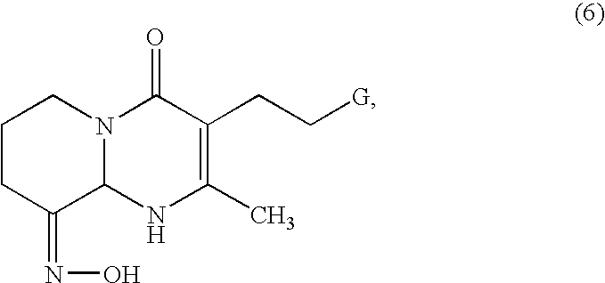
C1CC(=NO)C2N(C1)C(=O)C(CC[G])=C(C)N2
